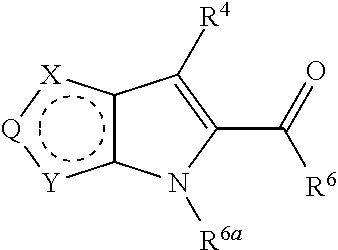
c12c([X]:[Q]:[Y]1)C([R4])=C(C(=O)[R6])N2[R6a]
